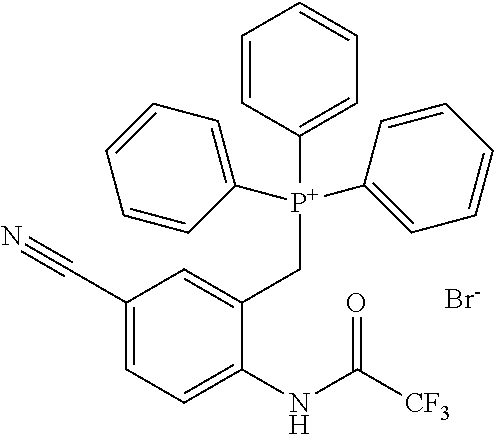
C1(C#N)=CC=C(NC([CF3])=O)C(C[P+](C2=CC=CC=C2)(C2=CC=CC=C2)C2=CC=CC=C2)=C1.[Br-]
